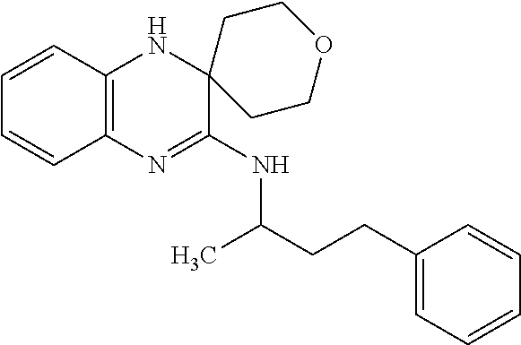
C12=C(N=C(NC(CCC3=CC=CC=C3)C)C3(N1)CCOCC3)C=CC=C2
